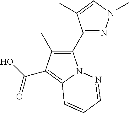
C1(C2=NN(C)C=C2C)=C(C)C(C(O)=O)=C2N1N=CC=C2
